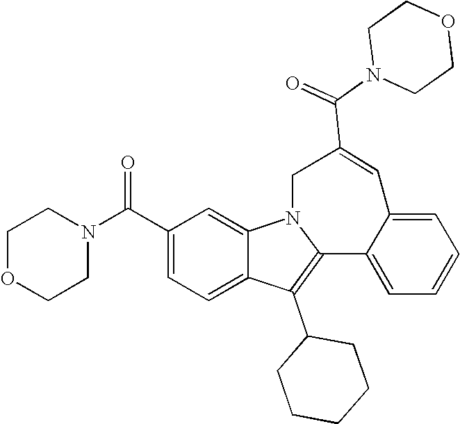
C1(C(N2CCOCC2)=O)=CC=C2C(=C1)N1C(=C2C2CCCCC2)C2=CC=CC=C2C=C(C(=O)N2CCOCC2)C1
